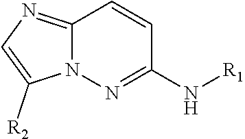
C1=C([R2])N2N=C(N[R1])C=CC2=N1
